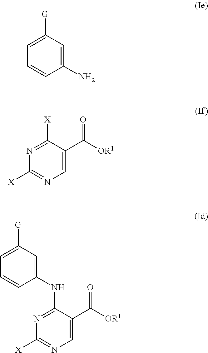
C1(N)=CC([G])=CC=C1.C1=C(C([OR1])=O)C([X])=NC([X])=N1.C1=C(C([OR1])=O)C(NC2=CC([G])=CC=C2)=NC([X])=N1
